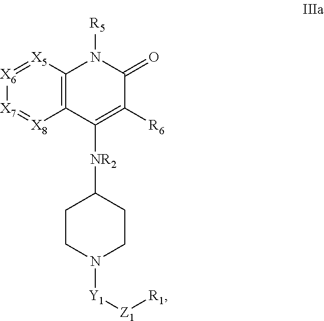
C12=C([X5]=[X6][X7]=[X8]1)N([R5])C(=O)C([R6])=C2[NR2]C1CCN([Y1][Z1][R1])CC1
